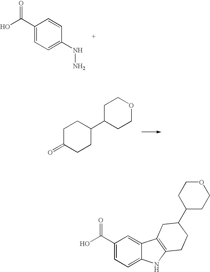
C1(C(O)=O)=CC=C(NN)C=C1.O=C1CCC(C2CCOCC2)CC1.C1(C(O)=O)=CC=C2C(=C1)C1=C(N2)CCC(C2CCOCC2)C1
